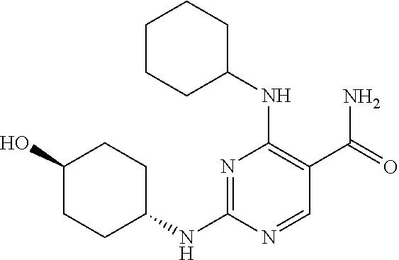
C1(O)CCC(NC2=NC(NC3CCCCC3)=C(C(=O)N)C=N2)CC1
